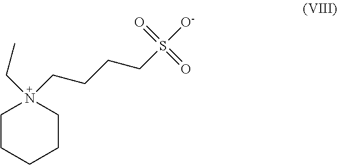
C1CCCCN1(CC)CCCCS(=O)(=O)[O-]
